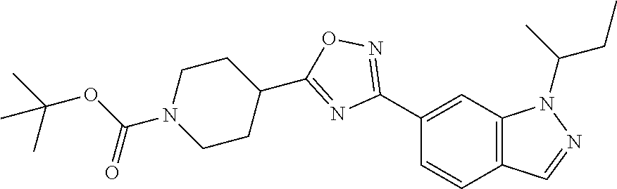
C1(C2=NOC(C3CCN(C(OC(C)(C)C)=O)CC3)=N2)=CC2=C(C=C1)C=NN2C(C)CC
